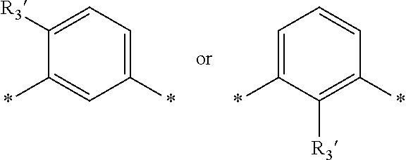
C1([R3])=CC=C(*)C=C1*.C1=C(*)C([R3])=C(*)C=C1
